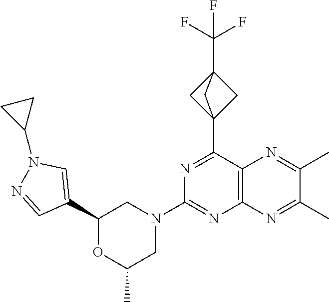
C1(C23CC(C(F)(F)F)(C2)C3)=NC(N2CC(C)OC(C3=CN(C4CC4)N=C3)C2)=NC2=C1N=C(C)C(C)=N2
